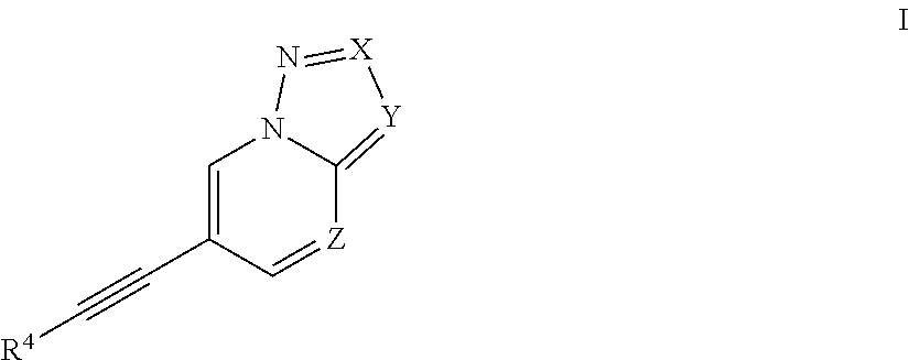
[R4]C#CC1=CN2C(=[Y][X]=N2)[Z]=C1
